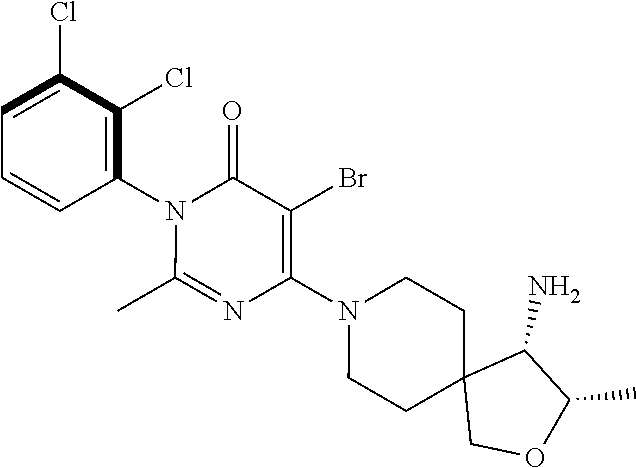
C1=C(Cl)C(Cl)=C(N2C(C)=NC(N3CCC4(CC3)COC(C)C4N)=C(Br)C2=O)C=C1
